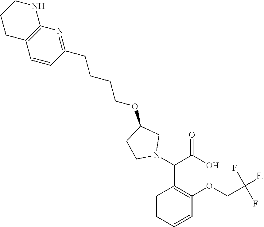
C1(CCCCOC2CCN(C(C(O)=O)C3=C(OCC(F)(F)F)C=CC=C3)C2)=NC2=C(C=C1)CCCN2
